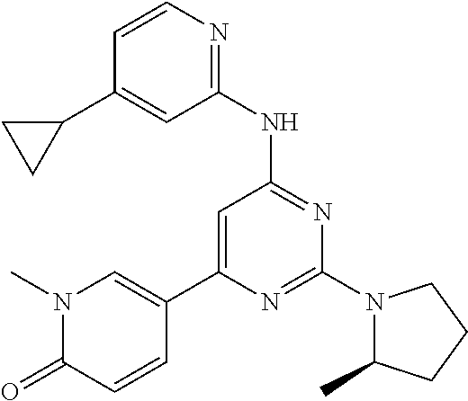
N1=C(N2C(C)CCC2)N=C(NC2=NC=CC(C3CC3)=C2)C=C1C1=CN(C)C(=O)C=C1
